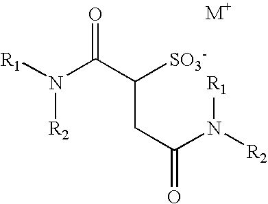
[R1]N(C(C([SO3-])CC(=O)N([R2])[R1])=O)[R2]
